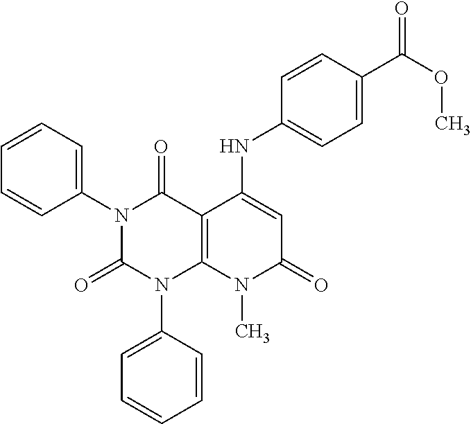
N1(C2=CC=CC=C2)C(=O)N(C2=CC=CC=C2)C2=C(C1=O)C(NC1=CC=C(C(OC)=O)C=C1)=CC(=O)N2C
